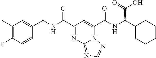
C1(C)=C(F)C=CC(CNC(C2=NC3=NC=NN3C(C(NC(C3CCCCC3)C(=O)O)=O)=C2)=O)=C1
